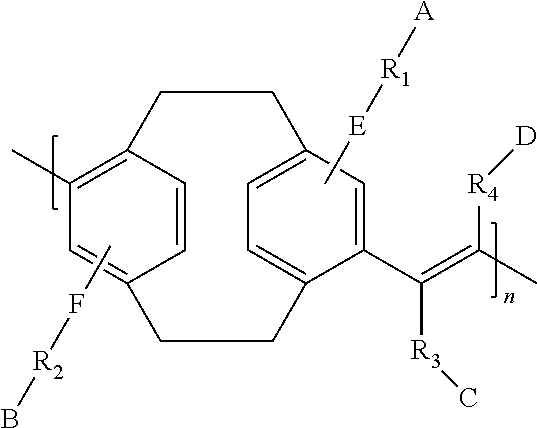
CF[R2]B.C[E][R1][A].C1=CC2=C(C)C=C1CCC1=CC=C(C=C1C(=C(C)[R4][D])[R3]C)CC2
